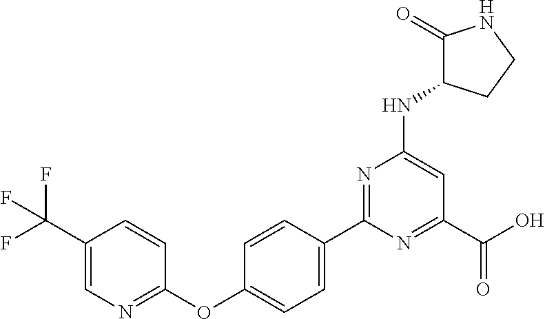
C1=CC(C2=NC(NC3CCNC3=O)=CC(C(O)=O)=N2)=CC=C1OC1=NC=C(C(F)(F)F)C=C1
